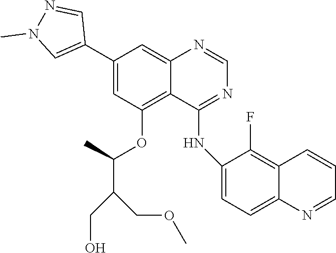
C1=NC2=CC(C3=CN(C)N=C3)=CC(OC(C)C(CO)COC)=C2C(NC2=CC=C3C(=C2F)C=CC=N3)=N1
